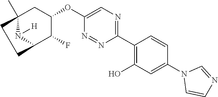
C1(C2=C(O)C=C(N3C=CN=C3)C=C2)=NC=C(OC2CC3(C)N([H])C(C2F)CC3)N=N1
